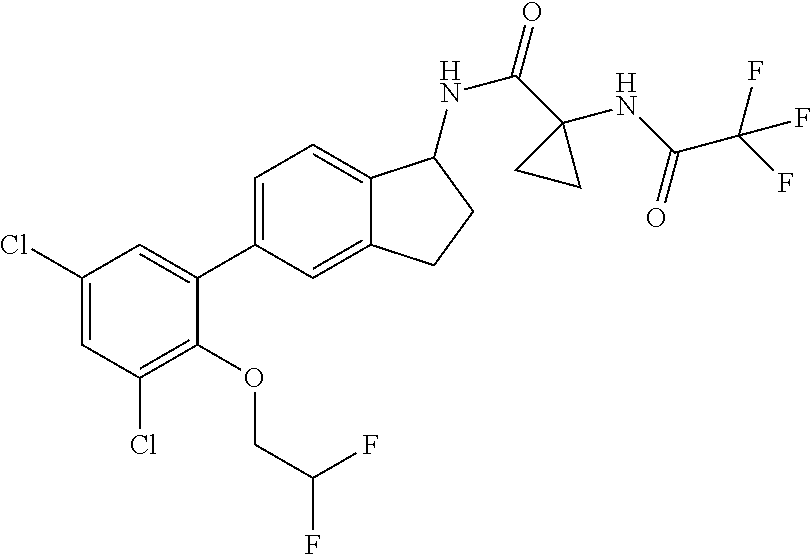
C1(Cl)=CC(Cl)=C(OCC(F)F)C(C2=CC=C3C(=C2)CCC3NC(=O)C2(NC(C(F)(F)F)=O)CC2)=C1
